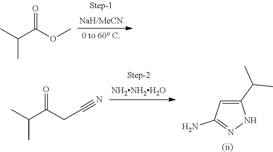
CC(C(OC)=O)C.C1(C(C)C)=CC(N)=NN1.CC(C(CC#N)=O)C
